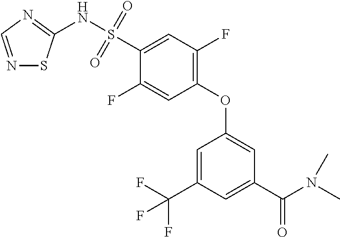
N1=CN=C(NS(C2=CC(F)=C(OC3=CC(C(N(C)C)=O)=CC(C(F)(F)F)=C3)C=C2F)(=O)=O)S1
